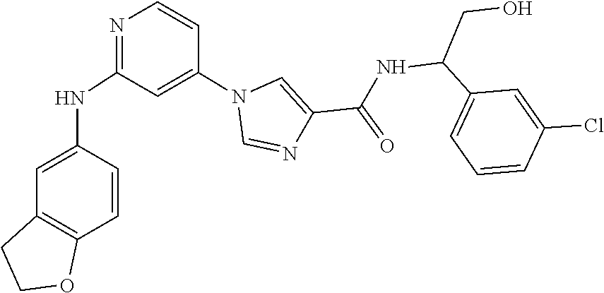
C1=NC(C(NC(C2=CC=CC(Cl)=C2)CO)=O)=CN1C1=CC(NC2=CC3=C(C=C2)OCC3)=NC=C1
